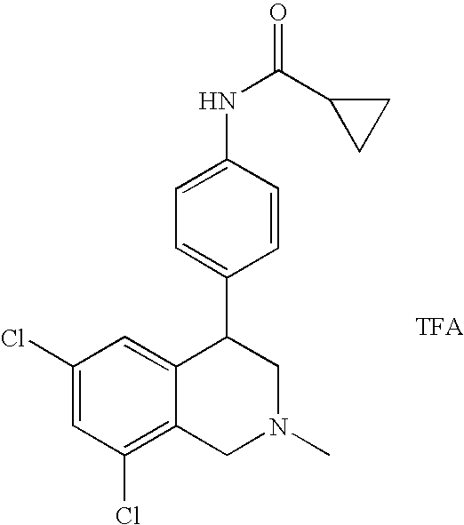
C1(Cl)=C2C(=CC(Cl)=C1)C(C1=CC=C(NC(C3CC3)=O)C=C1)CN(C)C2
